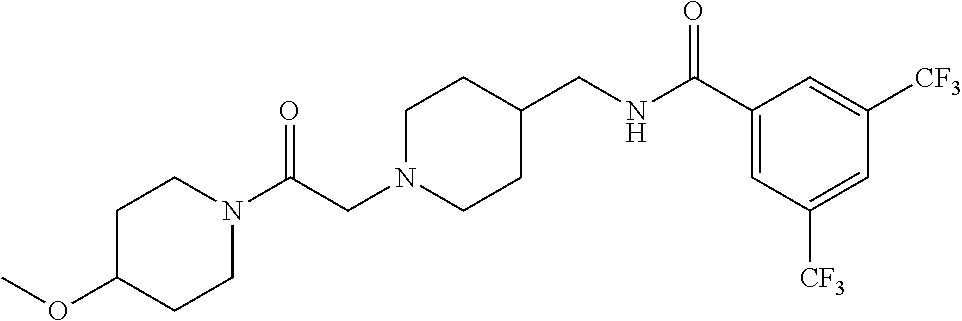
C(CN1CCC(CNC(C2=CC([CF3])=CC([CF3])=C2)=O)CC1)(=O)N1CCC(OC)CC1
